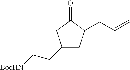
C1(CC[BocHN])CC(CC=C)C(=O)C1
